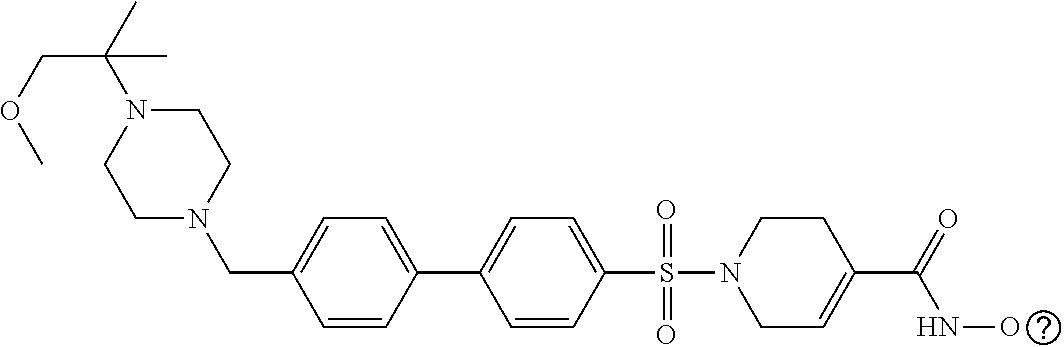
C1C=C(C(NO)=O)CCN1S(=O)(=O)C1=CC=C(C2=CC=C(CN3CCN(C(C)(C)COC)CC3)C=C2)C=C1
